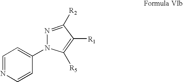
C1=NC=CC(N2C([R5])=C([R1])C([R2])=N2)=C1
